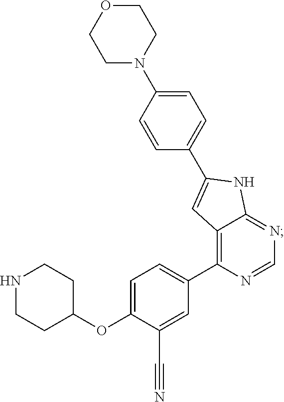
C1=C(OC2CCNCC2)C(C#N)=CC(C2=C3C(=NC=N2)NC(C2=CC=C(N4CCOCC4)C=C2)=C3)=C1
